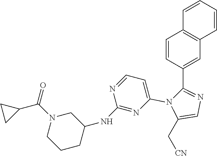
C1=CC(C2=NC=C(C[CN])N2C2=CC=NC(NC3CN(C(C4CC4)=O)CCC3)=N2)=CC2=C1C=CC=C2
